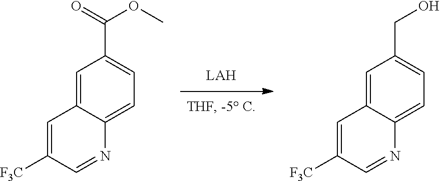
C1=C2C(=CC=C1C(=O)OC)N=CC([F3C])=C2.C1=C2C(=CC=C1CO)N=CC([F3C])=C2
